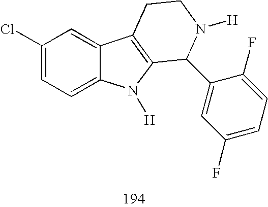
C1(Cl)=CC=C2C(=C1)C1=C(N2[H])C(C2=CC(F)=CC=C2F)N([H])CC1
